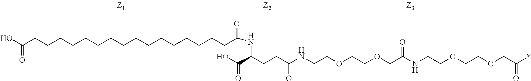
OC(CCCCCCCCCCCCCCCCC(=O)NC(C(=O)O)CCC(NCCOCCOCC(NCCOCCOCC(*)=O)=O)=O)=O
